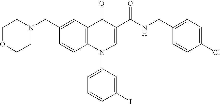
C1OCCN(CC2=CC3=C(C=C2)N(C2=CC=CC(I)=C2)C=C(C(NCC2=CC=C(Cl)C=C2)=O)C3=O)C1
